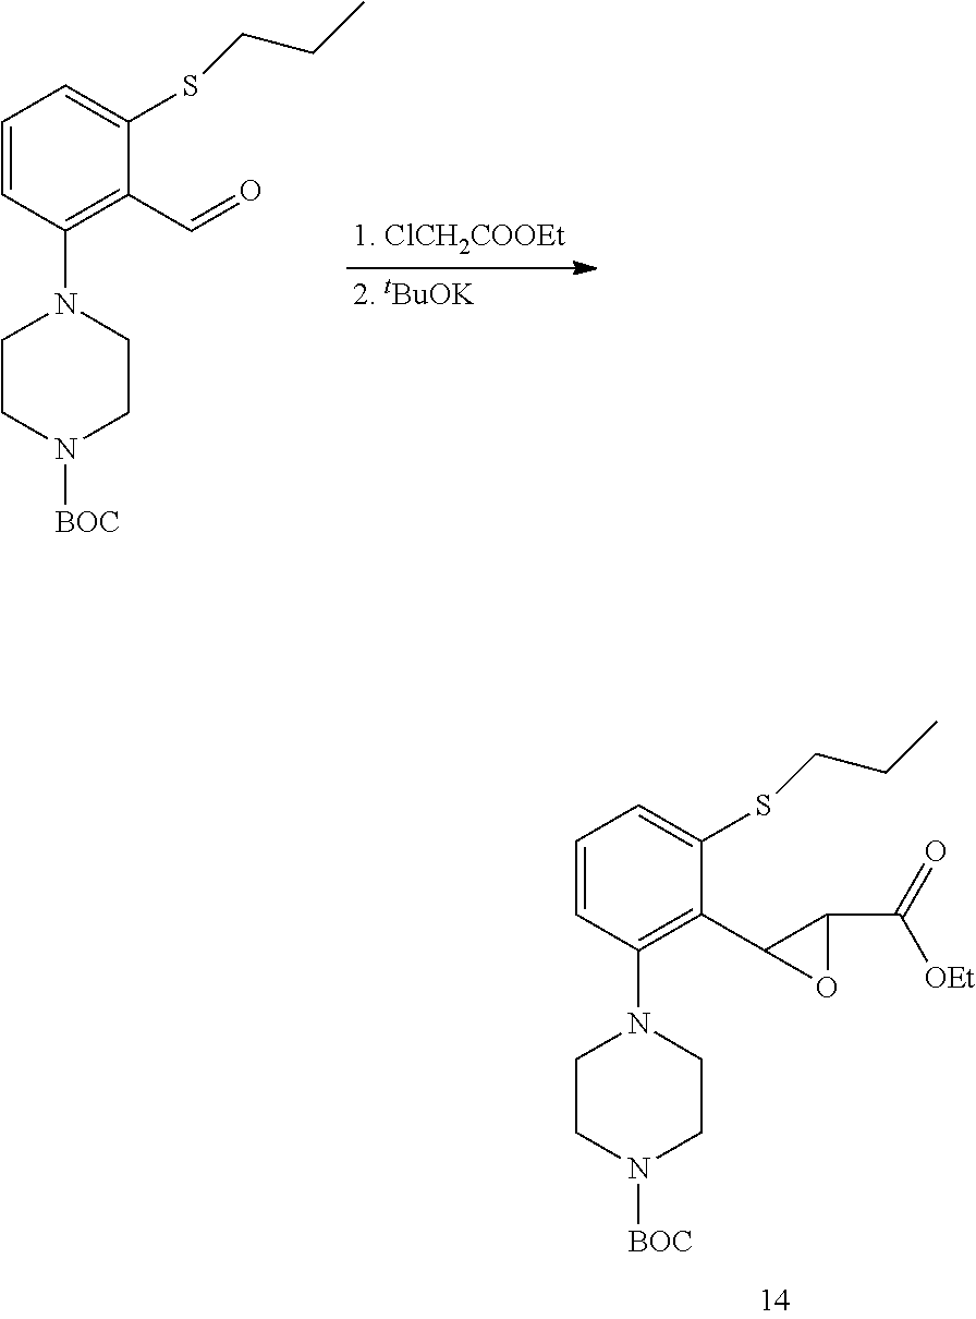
C1=CC(N2CCN([BOC])CC2)=C(C2OC2C(=O)[OEt])C(SCCC)=C1.C1=CC(N2CCN([BOC])CC2)=C(C=O)C(SCCC)=C1
